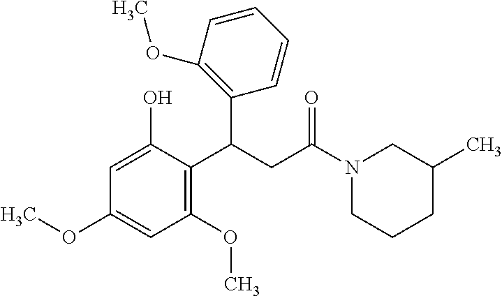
C1(C(C2=C(OC)C=C(OC)C=C2O)CC(N2CCCC(C)C2)=O)=C(OC)C=CC=C1
